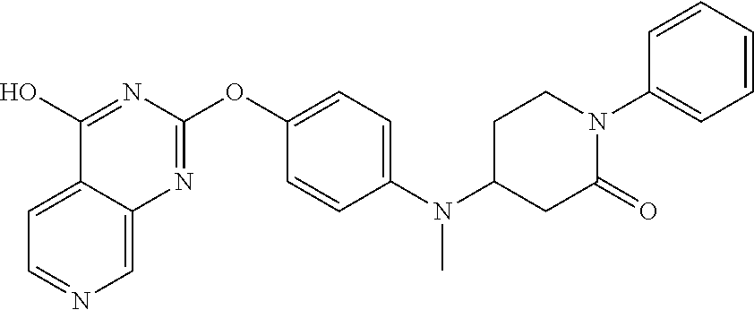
C12=CC=NC=C1N=C(OC1=CC=C(N(C3CC(=O)N(C4=CC=CC=C4)CC3)C)C=C1)N=C2O
